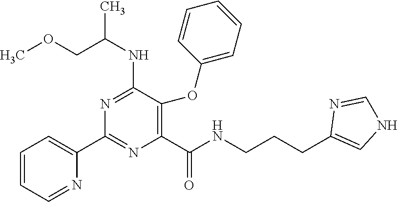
N1=C(NC(COC)C)C(OC2=CC=CC=C2)=C(C(=O)NCCCC2=CNC=N2)N=C1C1=CC=CC=N1
